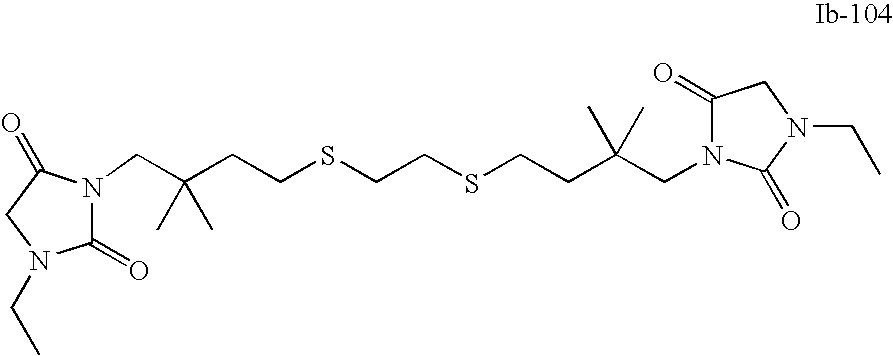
C1(=O)N(CC(CCSCCSCCC(CN2C(=O)CN(CC)C2=O)(C)C)(C)C)C(=O)CN1CC
